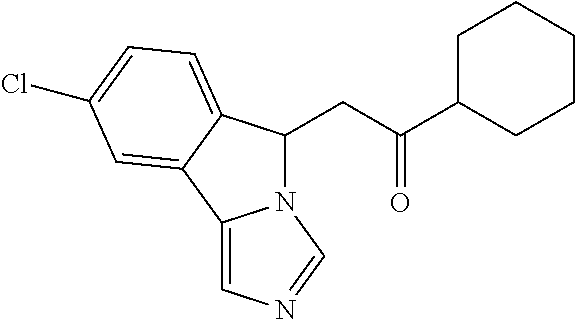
N12C(CC(C3CCCCC3)=O)C3=CC=C(Cl)C=C3C1=CN=C2
